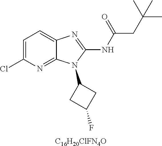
[C16H20ClFN4O].C1=C(Cl)N=C2C(=C1)N=C(NC(CC(C)(C)C)=O)N2C1CC(F)C1
